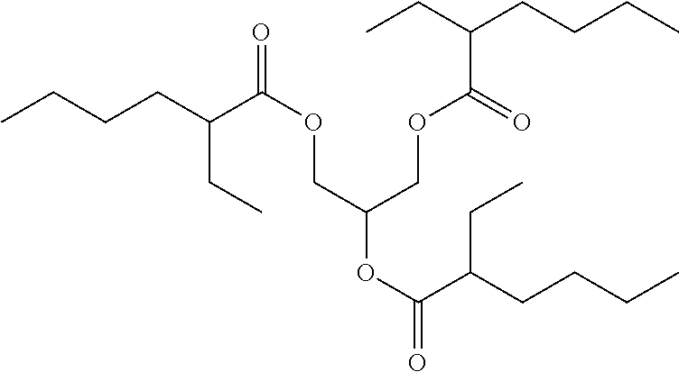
O(CC(COC(C(CC)CCCC)=O)OC(=O)C(CCCC)CC)C(=O)C(CCCC)CC
